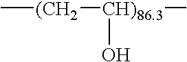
C[(CH2][CH)86.3](O)C
